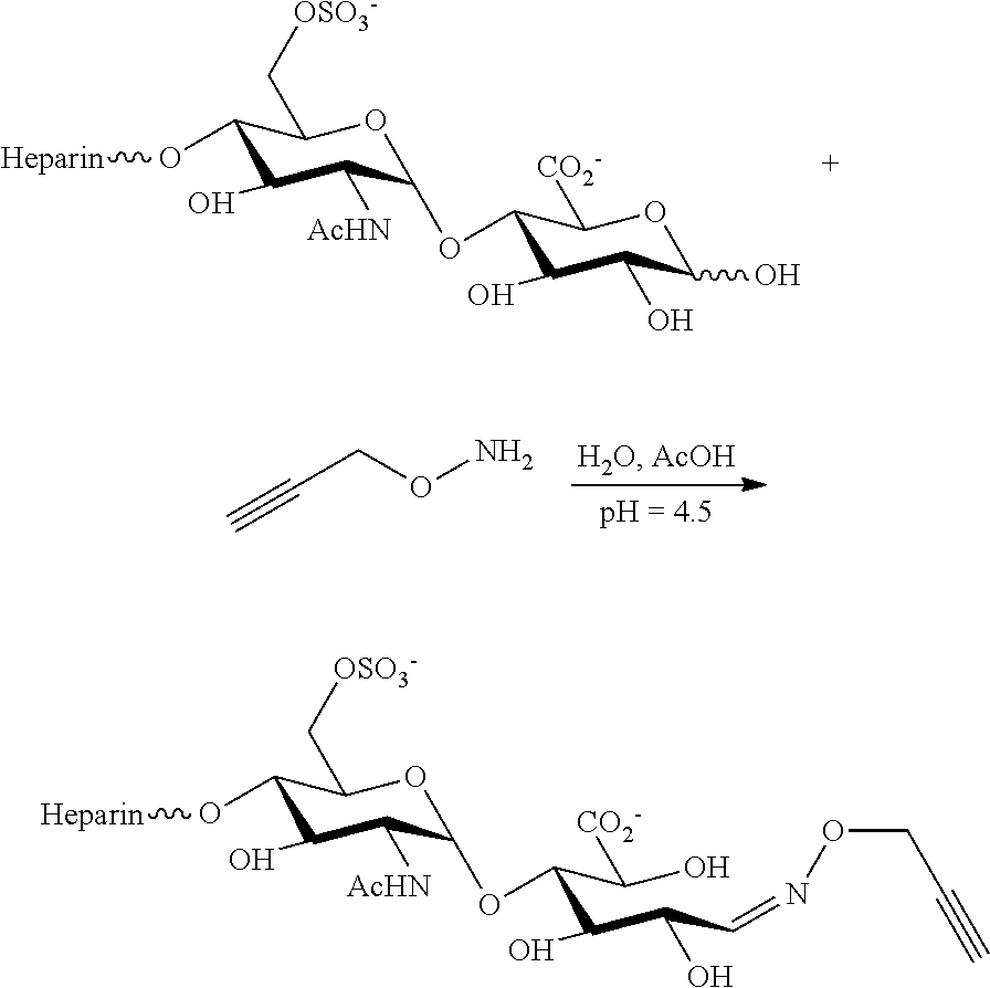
[Heparin]OC1C(O)C([AcHN])C(OC(C(C(C=NOCC#C)O)O)C(O)[CO2-])OC1C[OSO3-].[Heparin]OC1C(O)C([AcHN])C(OC2C(O)C(O)C(O)OC2[CO2-])OC1C[OSO3-].C#CCON
